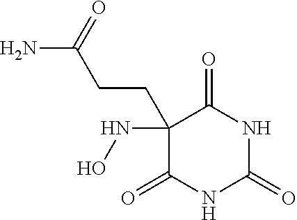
C1(=O)NC(=O)NC(=O)C1(NO)CCC(=O)N
